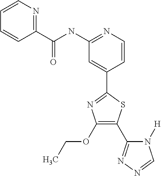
C1(C(NC2=NC=CC(C3=NC(OCC)=C(C4=NN=CN4[H])S3)=C2)=O)=NC=CC=C1
